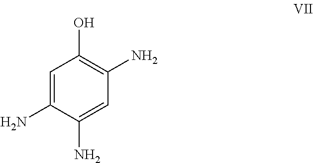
C1=C(N)C(N)=CC(N)=C1O
